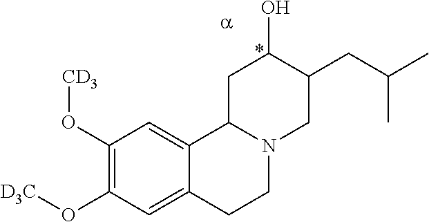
C1(O[CD3])=C(O[D3C])C=C2C(=C1)C1N(CC2)CC(CC(C)C)C(O)C1
